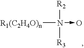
[R1(C2H4O)n]N([R2])([R3])->O
